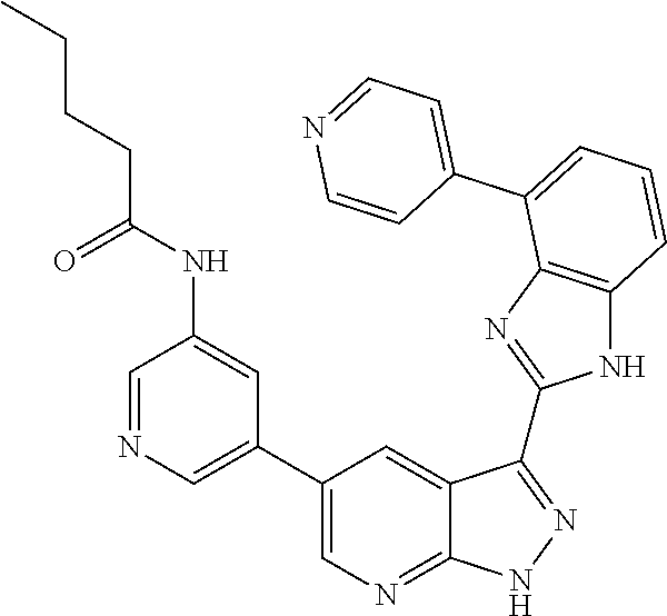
C1=C(C2=CC=CC3=C2N=C(C2=NNC4=NC=C(C5=CN=CC(NC(CCCC)=O)=C5)C=C42)N3)C=CN=C1
